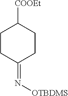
C1CC(=N[OTBDMS])CCC1[COOEt]
